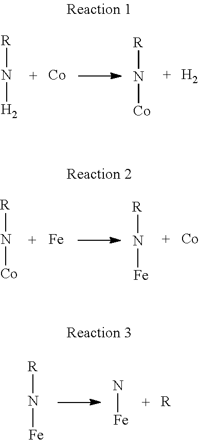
[Co].[R]N[H2].[H2].[R]N[Co].[Fe].[R]N[Co].[Co].[R]N[Fe].[R]N[Fe].[R].N[Fe]
